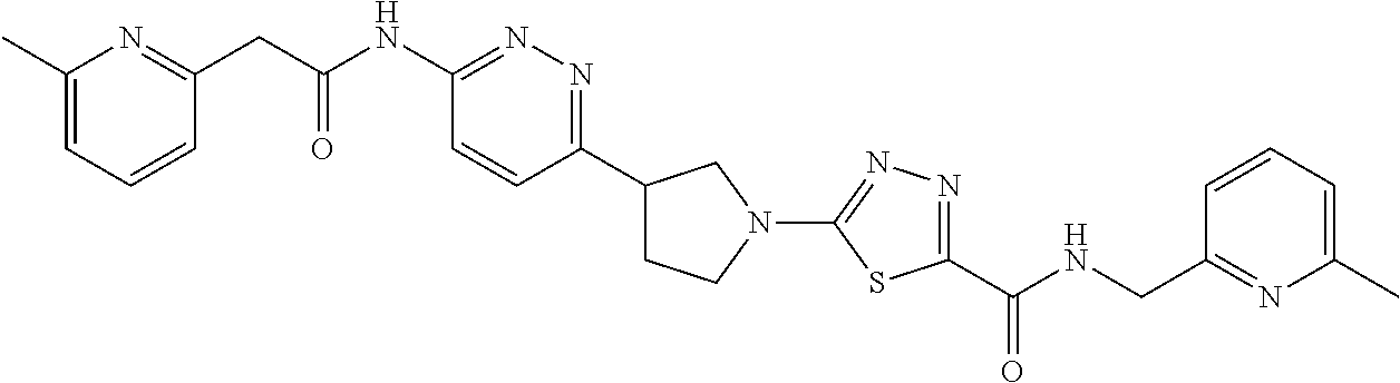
C1(C)=CC=CC(CC(NC2=NN=C(C3CCN(C4=NN=C(C(NCC5=NC(C)=CC=C5)=O)S4)C3)C=C2)=O)=N1
